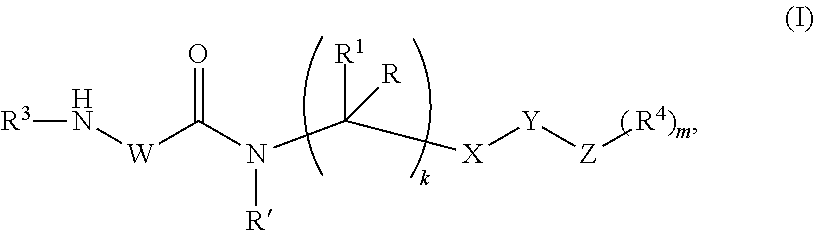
[R3]N[W]C(N(C([R])([R1])[X][Y][Z][R4)m])[R])=O
